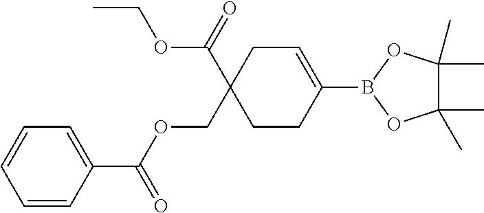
C1=C(C(OCC2(C(=O)OCC)CCC(B3OC(C)(C)C(C)(C)O3)=CC2)=O)C=CC=C1
